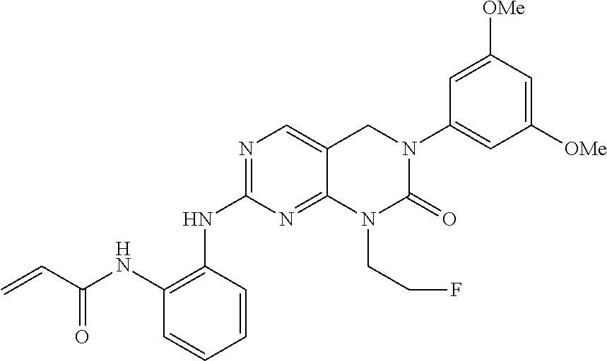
C1=C([OMe])C=C([OMe])C=C1N1CC2=CN=C(NC3=C(NC(C=C)=O)C=CC=C3)N=C2N(CCF)C1=O
